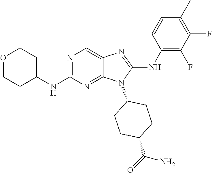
N1=C(NC2CCOCC2)N=C2C(=C1)N=C(NC1=C(F)C(F)=C(C)C=C1)N2C1CCC(C(=O)N)CC1
